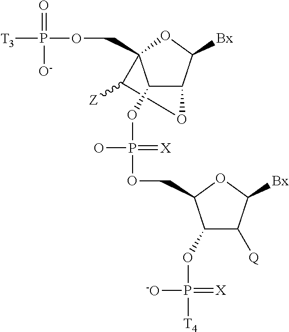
C1([Z])OC2C(OP(=[X])(O)OCC3C(OP(=[X])([-O])[T4])C([Q])C([Bx])O3)C1(COP([T3])(=O)[O-])OC2[Bx]
